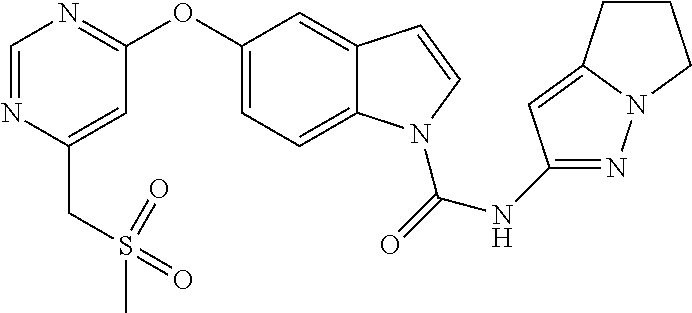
C1(OC2=NC=NC(CS(=O)(C)=O)=C2)=CC=C2C(=C1)C=CN2C(=O)NC1=NN2C(=C1)CCC2
